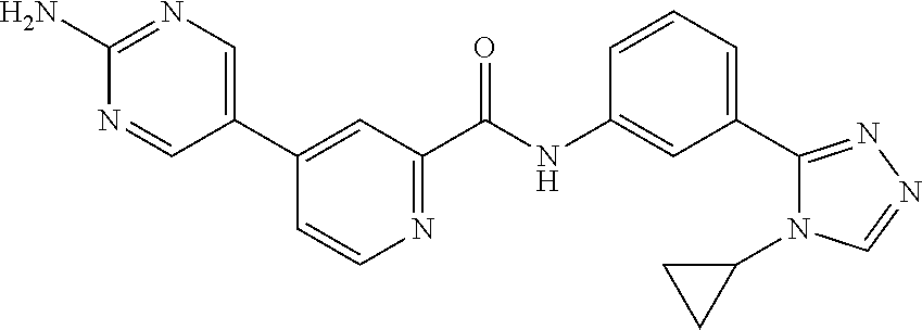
N1=C(N)N=CC(C2=CC(C(NC3=CC(C4=NN=CN4C4CC4)=CC=C3)=O)=NC=C2)=C1
